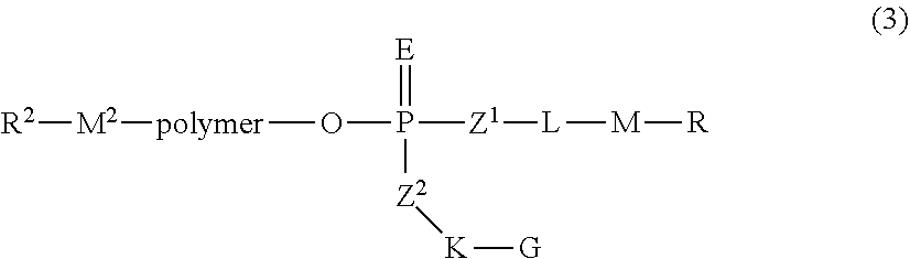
[R2][M2][polymer]OP([Z1][L][M][R])(=[E])[Z2][K][G]
